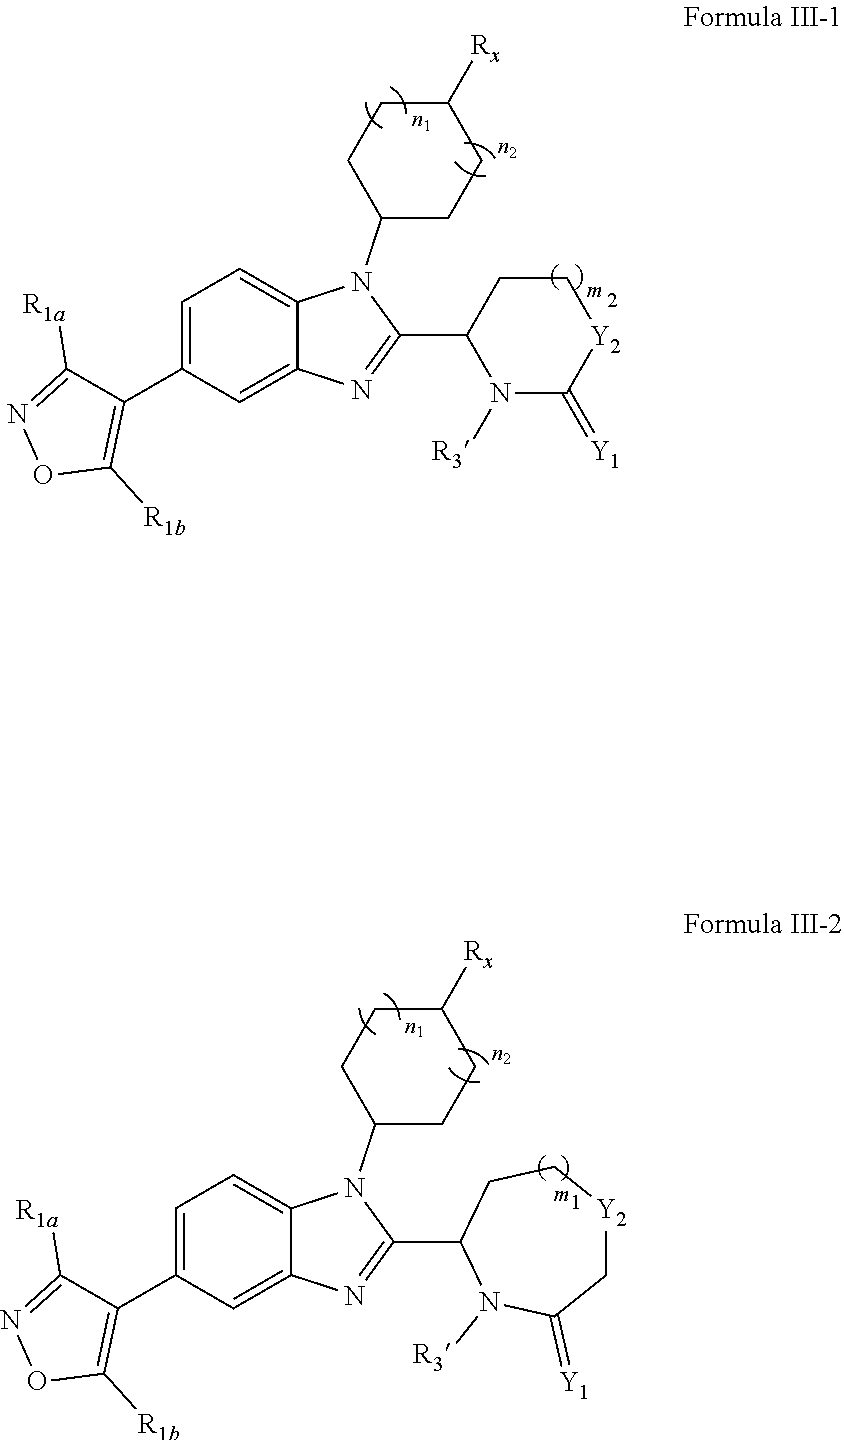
C1=C(C2=C([R1b])ON=C2[R1a])C=C2C(=C1)N(C1CCC([Rx])CC1)C(C1N([R3])C(=[Y1])[Y2]CC1)=N2.C1=C(C2=C([R1b])ON=C2[R1a])C=C2C(=C1)N(C1CCC([Rx])CC1)C(C1N([R3])C(=[Y1])C[Y2]CC1)=N2
